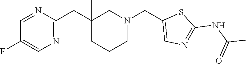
C1=NC(CC2(C)CCCN(CC3=CN=C(NC(C)=O)S3)C2)=NC=C1F
